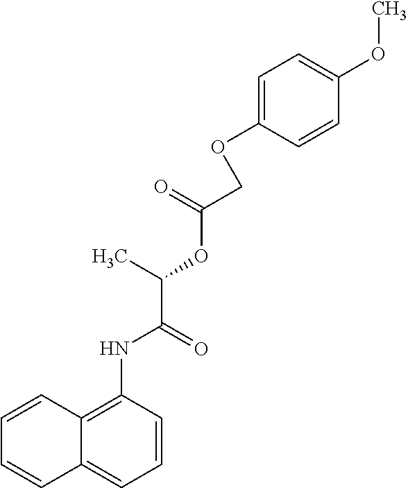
C12=CC=CC(NC(C(C)OC(COC3=CC=C(OC)C=C3)=O)=O)=C1C=CC=C2
